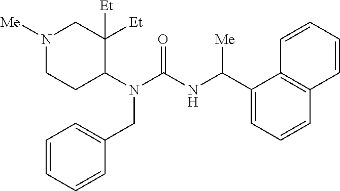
N1([Me])CCC(N(C(=O)NC(C2=CC=CC3=C2C=CC=C3)[Me])CC2=CC=CC=C2)C([Et])([Et])C1
